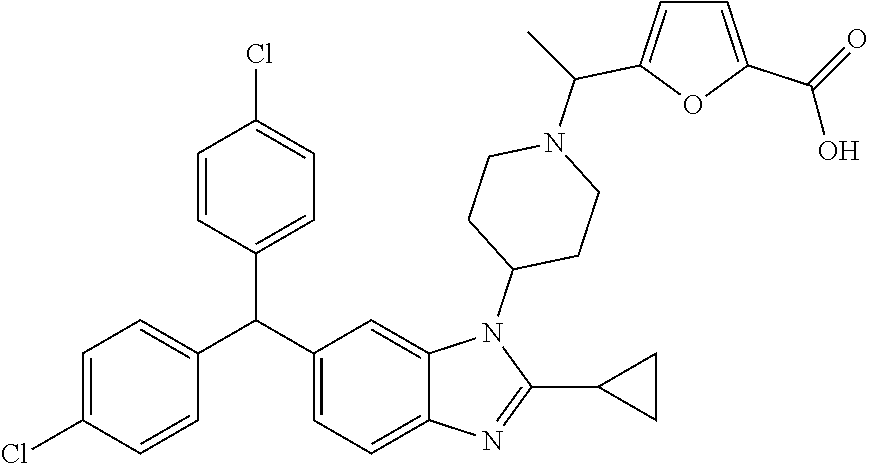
C1=C(Cl)C=CC(C(C2=CC=C3C(=C2)N(C2CCN(C(C)C4=CC=C(C(O)=O)O4)CC2)C(C2CC2)=N3)C2=CC=C(Cl)C=C2)=C1
